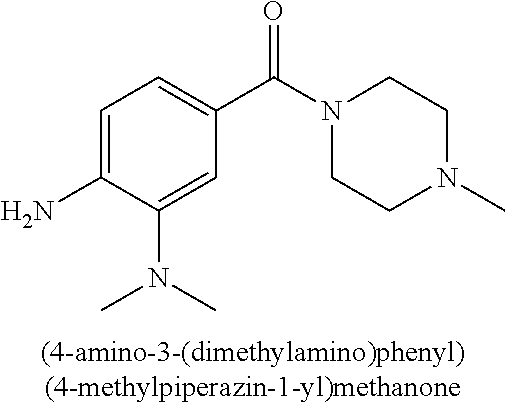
C1=C(N(C)C)C(N)=CC=C1C(=O)N1CCN(C)CC1
